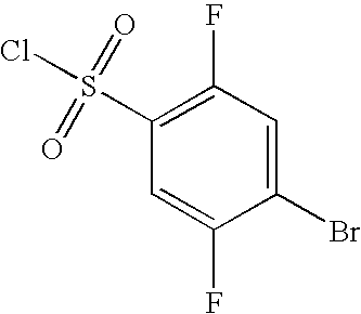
C1(S(Cl)(=O)=O)=C(F)C=C(Br)C(F)=C1
